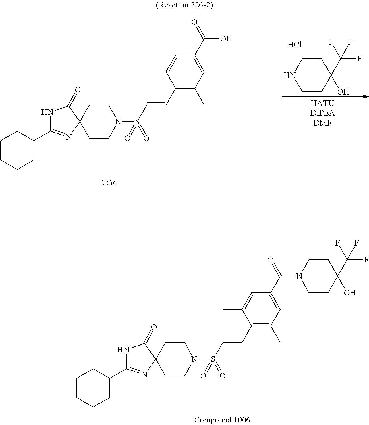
N1C(C2CCCCC2)=NC2(C1=O)CCN(S(=O)(=O)C=CC1=C(C)C=C(C(O)=O)C=C1C)CC2.C1CC(O)(C(F)(F)F)CCN1.Cl.N1C(C2CCCCC2)=NC2(C1=O)CCN(S(=O)(=O)C=CC1=C(C)C=C(C(N3CCC(C(F)(F)F)(O)CC3)=O)C=C1C)CC2
